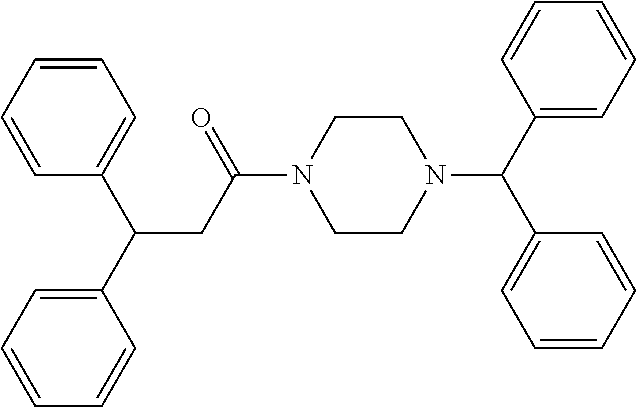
C1=CC(C(C2=CC=CC=C2)CC(N2CCN(C(C3=CC=CC=C3)C3=CC=CC=C3)CC2)=O)=CC=C1
